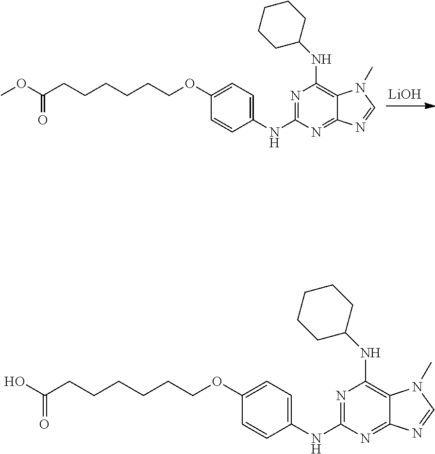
C1(OCCCCCCC(OC)=O)=CC=C(NC2=NC(NC3CCCCC3)=C3C(=N2)N=CN3C)C=C1.[LiOH].C1(OCCCCCCC(O)=O)=CC=C(NC2=NC(NC3CCCCC3)=C3C(=N2)N=CN3C)C=C1
